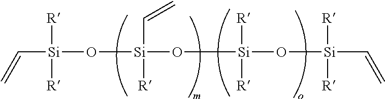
C([Si](O[Si](O[Si](O[Si](C=C)([R])[R])([R])[R])(C=C)[R])([R])[R])=C
